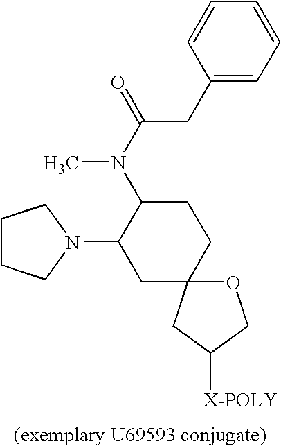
C1(CC(N(C2C(N3CCCC3)CC3(CC2)OCC([X-POLY])C3)C)=O)=CC=CC=C1
